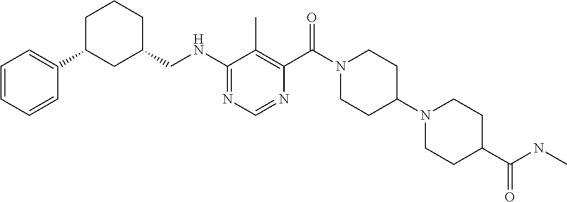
C1(NCC2CCCC(C3=CC=CC=C3)C2)=NC=NC(C(N2CCC(N3CCC(C(NC)=O)CC3)CC2)=O)=C1C
